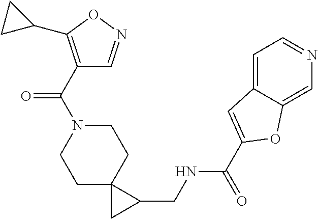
C1N(C(C2=C(C3CC3)ON=C2)=O)CCC2(C1)CC2CNC(C1=CC2=CC=NC=C2O1)=O
